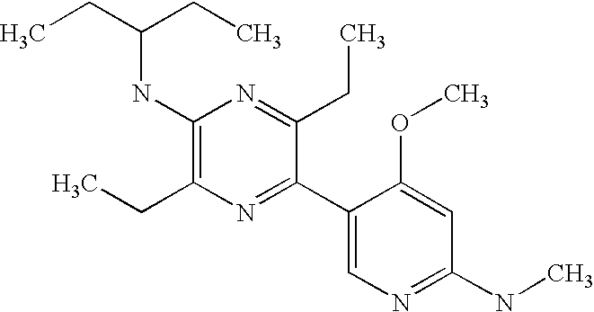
CCC(CC)NC1=C(CC)N=C(C2=CN=C(NC)C=C2OC)C(CC)=N1
